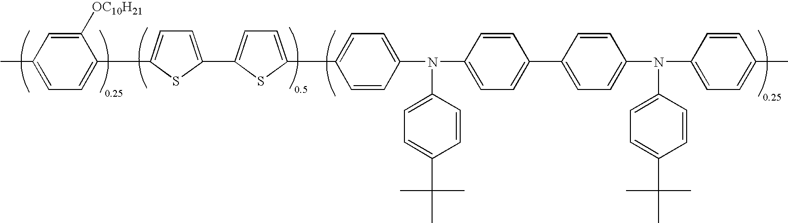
C1=C(C2=CC=C(C3=CC=C(N(C4=CC=C(C5=CC=C(N(C6=CC=C(C(C)(C)C)C=C6)C6=CC=C(C)C=C6)C=C5)C=C4)C4=CC=C(C(C)(C)C)C=C4)C=C3)S2)SC(C2=CC=C(C)C=C2[OC10H21])=C1
